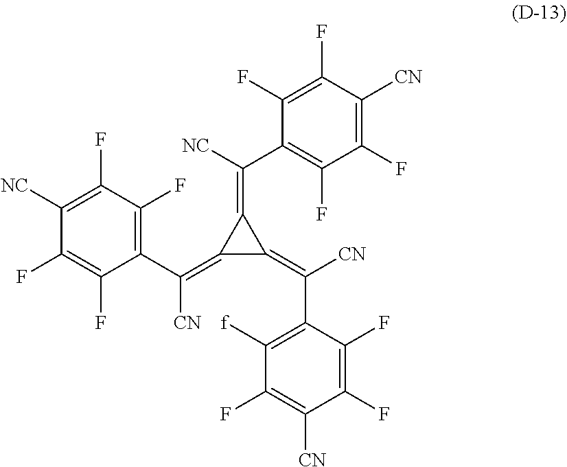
C1(=C(C2=C(F)C(F)=C([NC])C(F)=C2F)[CN])C(=C([CN])C2=C([f])C(F)=C([CN])C(F)=C2F)C1=C([NC])C1=C(F)C(F)=C([CN])C(F)=C1F
